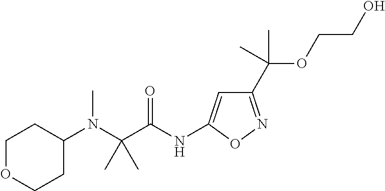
C(C(NC1=CC(C(OCCO)(C)C)=NO1)=O)(N(C1CCOCC1)C)(C)C
